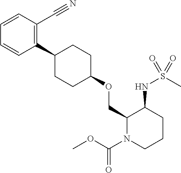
C1(OCC2N(C(OC)=O)CCCC2NS(=O)(C)=O)CCC(C2=C(C#N)C=CC=C2)CC1
